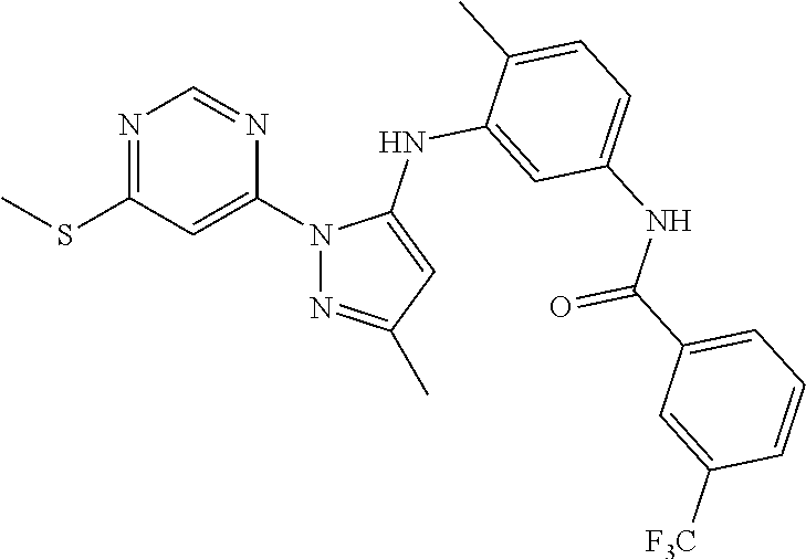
N1=C(SC)C=C(N2N=C(C)C=C2NC2=CC(NC(C3=CC=CC([F3C])=C3)=O)=CC=C2C)N=C1
